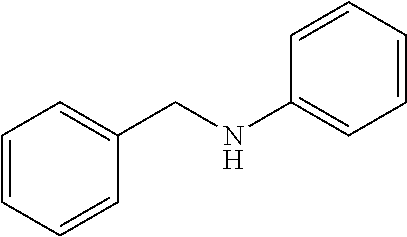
C1=CC(CNC2=CC=CC=C2)=CC=C1
